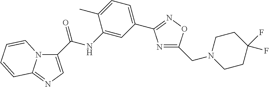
C1(C(NC2=CC(C3=NOC(CN4CCC(F)(F)CC4)=N3)=CC=C2C)=O)=CN=C2N1C=CC=C2
